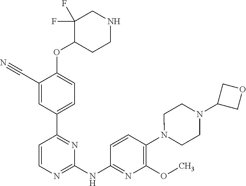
C1(C#N)=CC(C2=NC(NC3=NC(OC)=C(N4CCN(C5COC5)CC4)C=C3)=NC=C2)=CC=C1OC1CCNCC1(F)F
